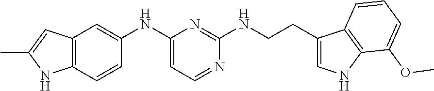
C12=C(C=CC(NC3=CC=NC(NCCC4=CNC5=C4C=CC=C5OC)=N3)=C1)NC(C)=C2
